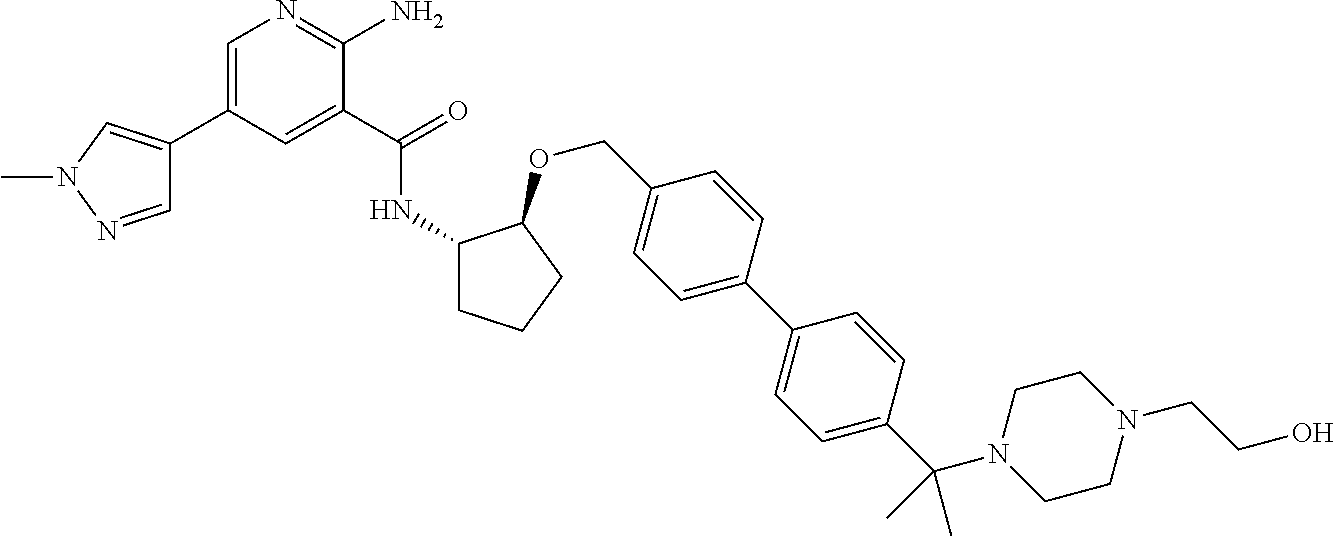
C1=NN(C)C=C1C1=CN=C(N)C(C(=O)NC2CCCC2OCC2=CC=C(C3=CC=C(C(N4CCN(CCO)CC4)(C)C)C=C3)C=C2)=C1
